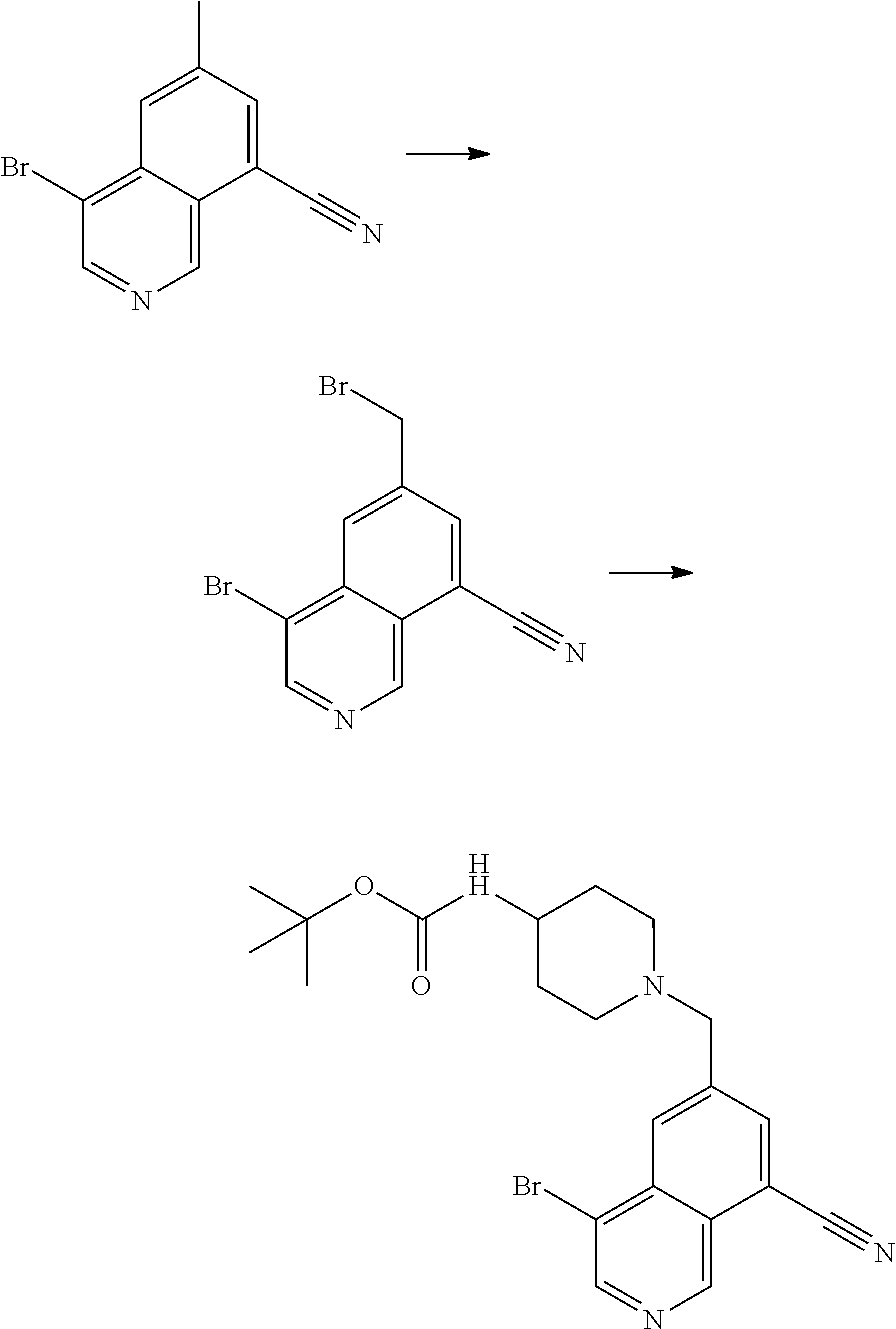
BrC1=C2C(=CN=C1)C(C#N)=CC(C)=C2.BrC1=C2C(=CN=C1)C(C#N)=CC(CBr)=C2.BrC1=C2C(=CN=C1)C(C#N)=CC(CN1CCC([HH]C(OC(C)(C)C)=O)CC1)=C2
